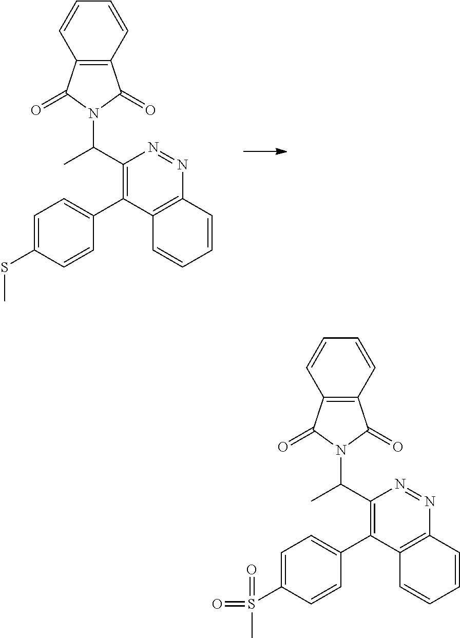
C12=C(C=CC=C1)C(=O)N(C(C1=C(C3=CC=C(SC)C=C3)C3=C(N=N1)C=CC=C3)C)C2=O.C12=C(C=CC=C1)C(=O)N(C(C1=C(C3=CC=C(S(C)(=O)=O)C=C3)C3=C(N=N1)C=CC=C3)C)C2=O
